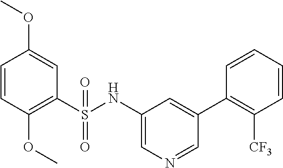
C1=CC(OC)=C(S(NC2=CN=CC(C3=C([CF3])C=CC=C3)=C2)(=O)=O)C=C1OC
